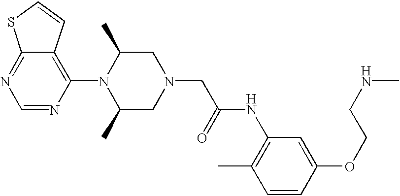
C1=NC(N2C(C)CN(CC(NC3=C(C)C=CC(OCCNC)=C3)=O)CC2C)=C2C(=N1)SC=C2
